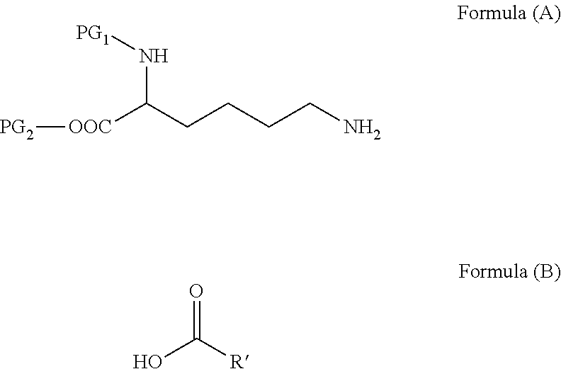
[PG2][OOC]C(CCCCN)N[PG1].OC([R])=O
